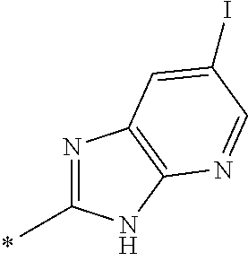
N1=C(C)NC2=C1C=C(I)C=N2
